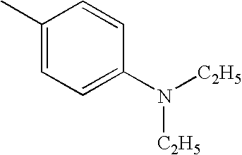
C1(C)=CC=C(N([C2H5])[C2H5])C=C1
